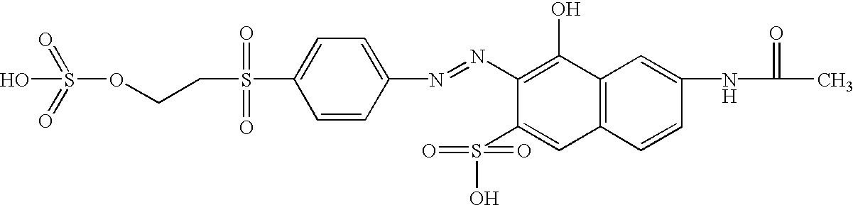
S(OCCS(C1=CC=C(N=NC2=C(O)C3=C(C=C2S(=O)(=O)O)C=CC(NC(C)=O)=C3)C=C1)(=O)=O)(=O)(=O)O
